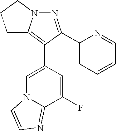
N1=C(C2=CC=CC=N2)C(C2=CN3C(=NC=C3)C(F)=C2)=C2N1CCC2
